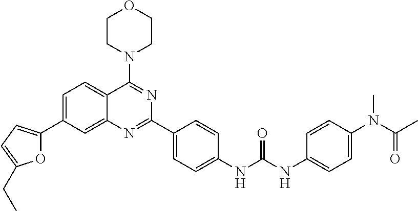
O1C(C2=CC=C3C(=C2)N=C(C2=CC=C(NC(NC4=CC=C(N(C(C)=O)C)C=C4)=O)C=C2)N=C3N2CCOCC2)=CC=C1CC
